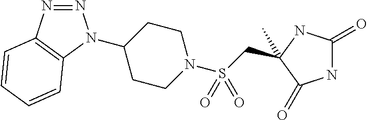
C1(C)(CS(N2CCC(N3N=NC4=C3C=CC=C4)CC2)(=O)=O)NC(=O)NC1=O
